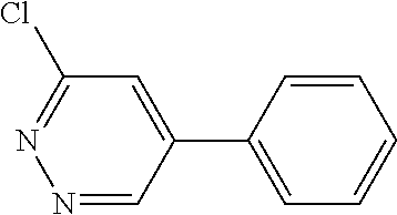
ClC1=NN=CC(C2=CC=CC=C2)=C1
